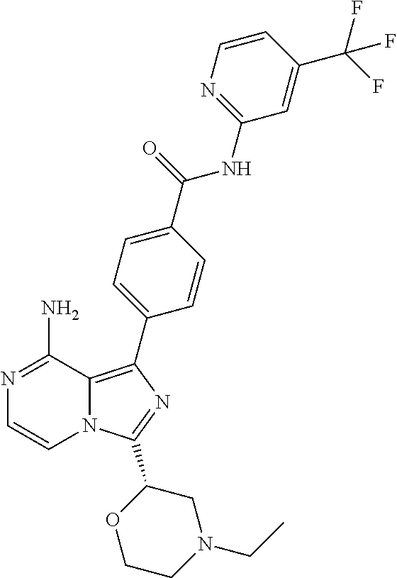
N1=C(N)C2=C(C3=CC=C(C(=O)NC4=NC=CC(C(F)(F)F)=C4)C=C3)N=C(C3OCCN(CC)C3)N2C=C1
